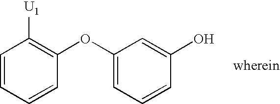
C1=CC=CC(OC2=CC=CC(O)=C2)=C1[U1]
